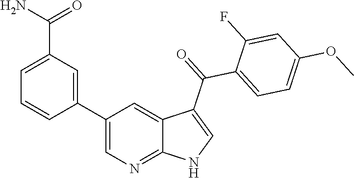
C1(C2=CC(C(=O)N)=CC=C2)=CN=C2C(=C1)C(C(C1=CC=C(OC)C=C1F)=O)=CN2
